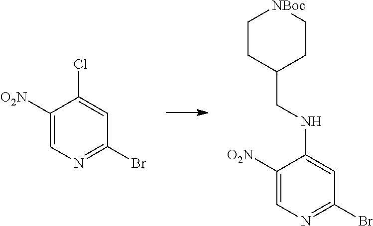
C1([O2N])=CN=C(Br)C=C1NCC1CC[NBoc]CC1.C1([O2N])=CN=C(Br)C=C1Cl
